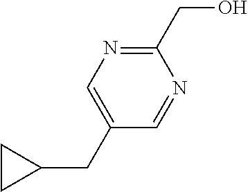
C1(CO)=NC=C(CC2CC2)C=N1
